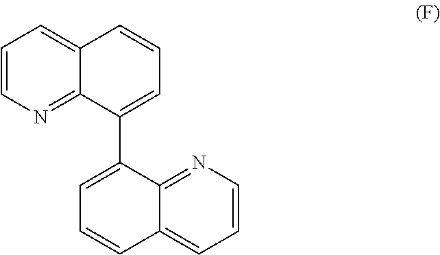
C1=CN=C2C(=C1)C=CC=C2C1=CC=CC2=CC=CN=C21
